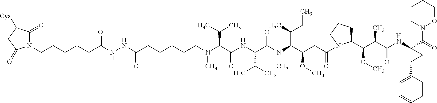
C(C(NC(C(N(C)C(C(CC)C)C(CC(=O)N1C(C(C(C(NC2(C(=O)N3OCCCC3)C(C3=CC=CC=C3)C2)=O)C)OC)CCC1)OC)=O)C(C)C)=O)(C(C)C)N(C)CCCCCC(NNC(=O)CCCCCN1C(=O)C([Cys])CC1=O)=O
